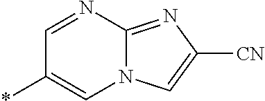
N12C(=NC([CN])=C1)N=CC(*)=C2
